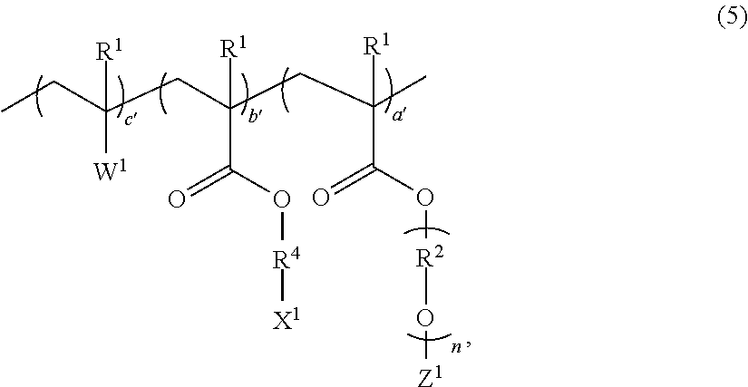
CCC(CC(CC(C)([R1])C(=O)O[R2]O[Z1])([R1])C(=O)O[R4][X1])([R1])[W1]
